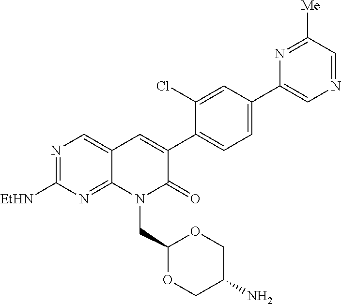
N1=C([EtHN])N=C2C(=C1)C=C(C1=CC=C(C3=CN=CC([Me])=N3)C=C1Cl)C(=O)N2CC1OCC(N)CO1
